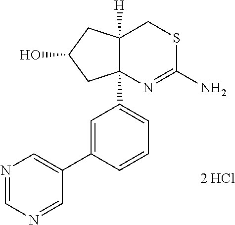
N1=CN=CC(C2=CC(C34N=C(N)SCC3([H])CC(O)C4)=CC=C2)=C1.[2 HCl]
